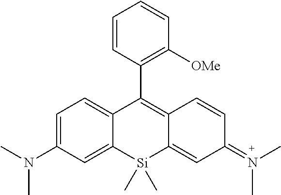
C1=CC(C2=C3C(=CC(=N(C)C)C=C3)[Si](C)(C)C3=CC(N(C)C)=CC=C23)=C([OMe])C=C1
